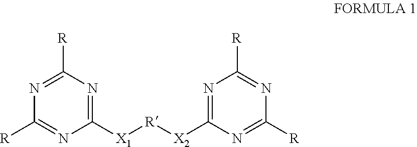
N1=C([R])N=C([X1][R][X2]C2=NC([R])=NC([R])=N2)N=C1[R]
